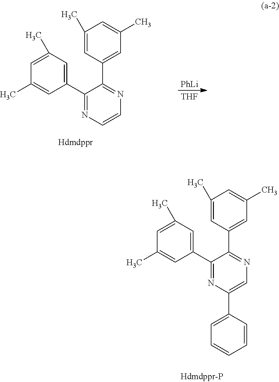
C1(C2=NC=CN=C2C2=CC(C)=CC(C)=C2)=CC(C)=CC(C)=C1.[PhLi].[THF].C1(C2=NC(C3=CC=CC=C3)=CN=C2C2=CC(C)=CC(C)=C2)=CC(C)=CC(C)=C1
